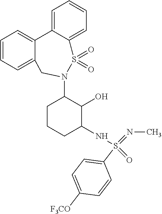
C1=CC=C2C(=C1)C1=CC=CC=C1S(=O)(=O)N(C1C(O)C(NS(=NC)(=O)C3=CC=C([F3CO])C=C3)CCC1)C2
